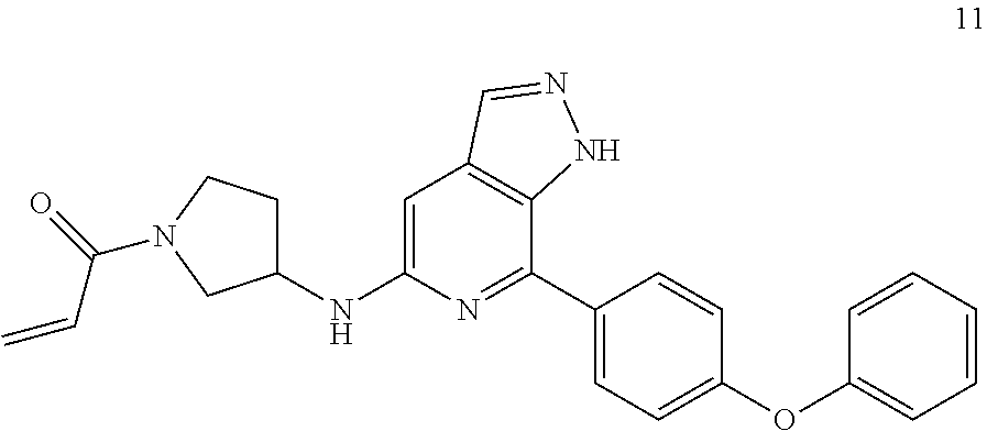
C1=C(NC2CCN(C(=O)C=C)C2)N=C(C2=CC=C(OC3=CC=CC=C3)C=C2)C2=C1C=NN2
